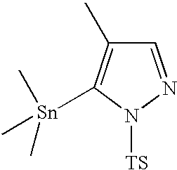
N1=CC(C)=C([Sn](C)(C)C)N1[TS]
